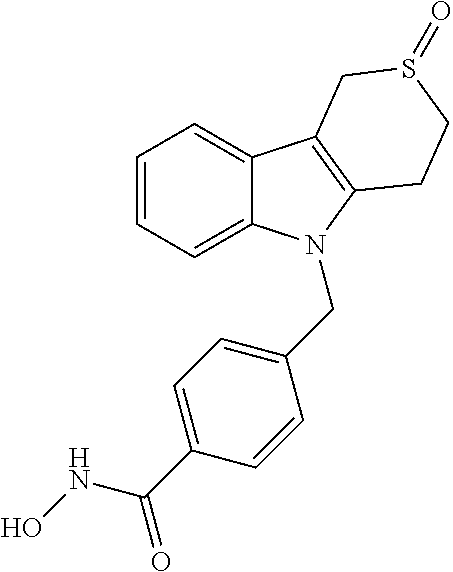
C1=CC=C2C(=C1)C1=C(N2CC2=CC=C(C(NO)=O)C=C2)CCS(=O)C1
